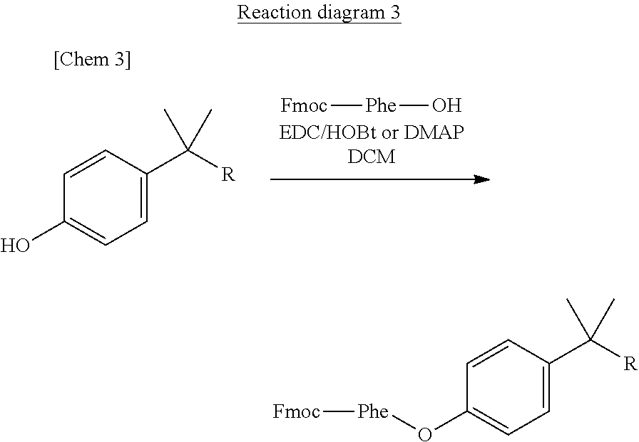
[Fmoc][Phe]O.C1(O)=CC=C(C([R])(C)C)C=C1.C1(O[Phe][Fmoc])=CC=C(C([R])(C)C)C=C1
